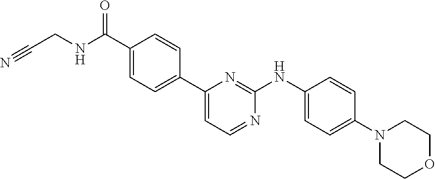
C1=C(C(NCC#N)=O)C=CC(C2=CC=NC(NC3=CC=C(N4CCOCC4)C=C3)=N2)=C1
